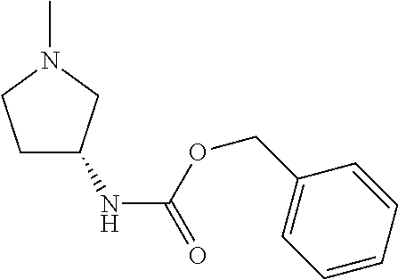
C1C(NC(=O)OCC2=CC=CC=C2)CN(C)C1
